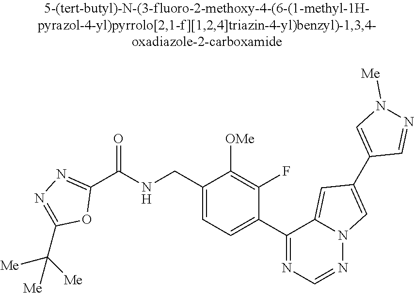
C1(C(NCC2=CC=C(C3=NC=NN4C3=CC(C3=CN([Me])N=C3)=C4)C(F)=C2[OMe])=O)=NN=C(C([Me])([Me])[Me])O1
